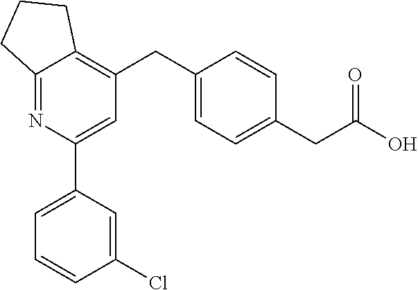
C12=NC(C3=CC=CC(Cl)=C3)=CC(CC3=CC=C(CC(O)=O)C=C3)=C1CCC2
